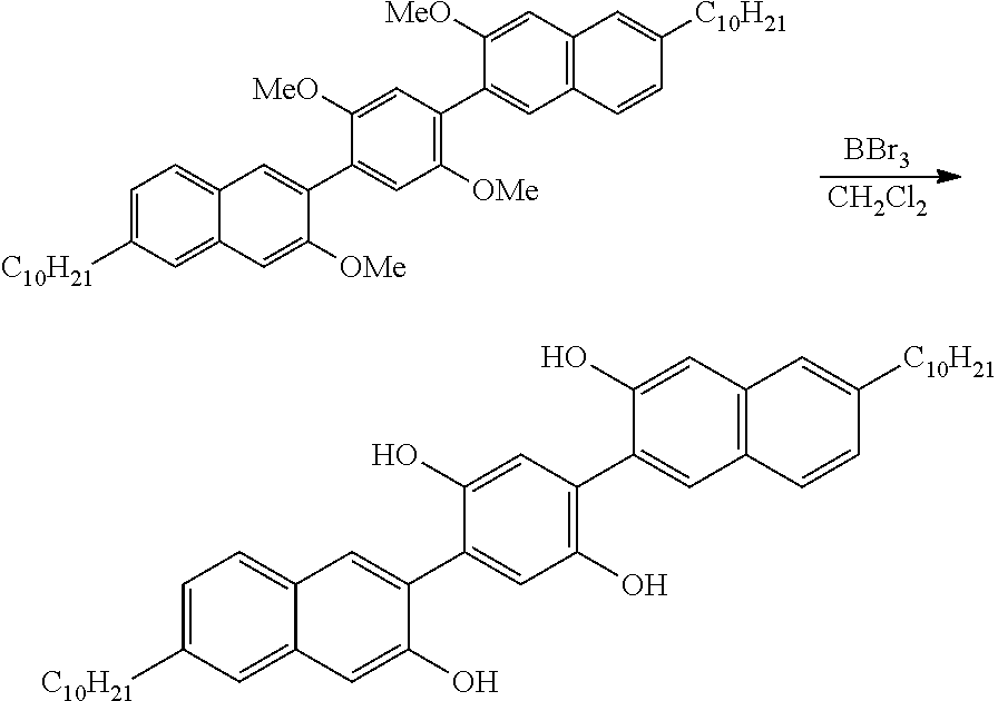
[BBr3].[CH2Cl2].C1=C([C10H21])C=C2C(=C1)C=C(C1=CC([OMe])=C(C3=CC4=C(C=C3[MeO])C=C([C10H21])C=C4)C=C1[MeO])C([OMe])=C2.C1=C([C10H21])C=C2C(=C1)C=C(C1=CC(O)=C(C3=CC4=C(C=C3O)C=C([C10H21])C=C4)C=C1O)C(O)=C2
